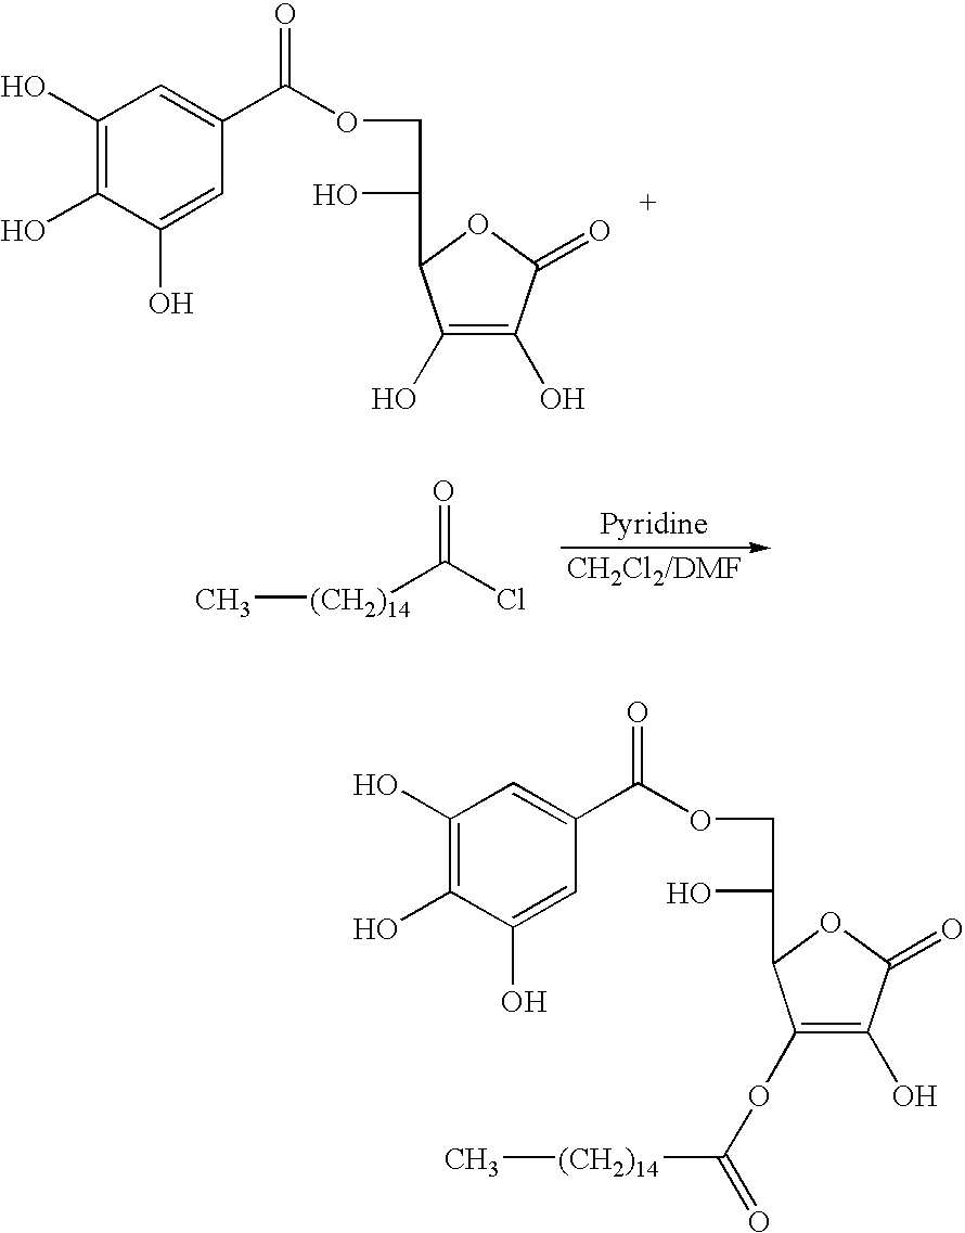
C1(O)=C(O)C(=O)OC1C(O)COC(=O)C1=CC(O)=C(O)C(O)=C1.C[(CH2)14]C(=O)Cl.C1(OC(=O)[(CH2)14]C)=C(O)C(=O)OC1C(O)COC(=O)C1=CC(O)=C(O)C(O)=C1
